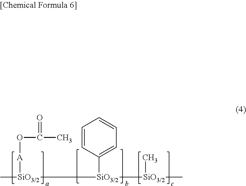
C[SiO3/2]([SiO3/2](C1=CC=CC=C1)[SiO3/2](C)C)[A]OC(C)=O
